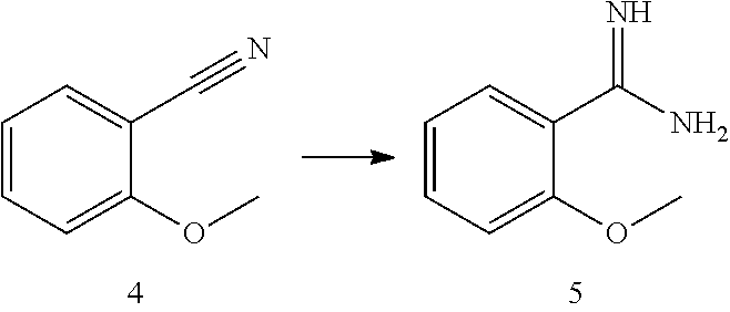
C1=CC=C(OC)C(C#N)=C1.C1=CC=C(OC)C(C(=N)N)=C1
